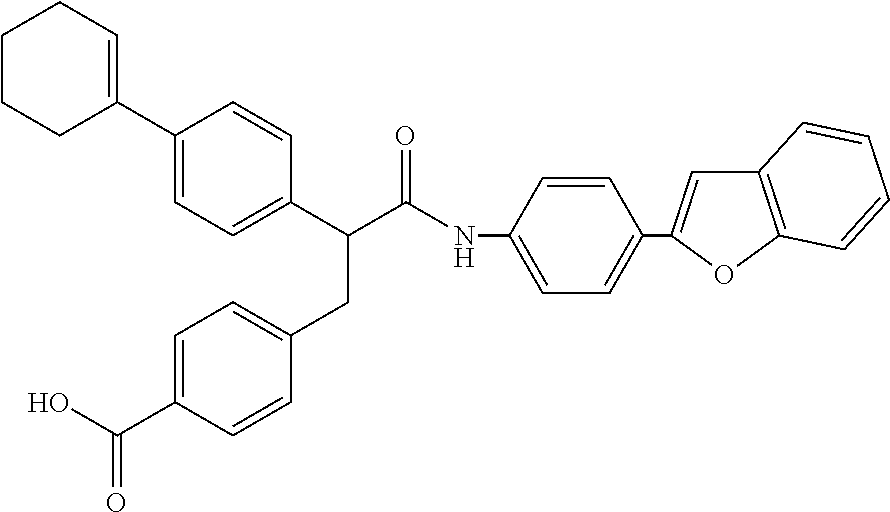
C1(C2=CCCCC2)=CC=C(C(C(NC2=CC=C(C3=CC4=C(O3)C=CC=C4)C=C2)=O)CC2=CC=C(C(O)=O)C=C2)C=C1
